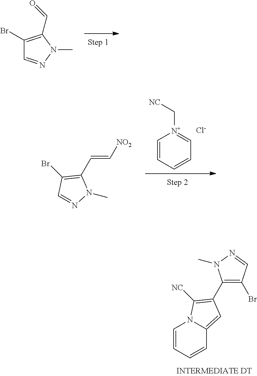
C1(Br)=C(C2=C([NC])N3C=CC=CC3=C2)N(C)N=C1.C1(Br)=C(C=O)N(C)N=C1.C1=CC=CC=[N+]1C[NC].[Cl-].[NO2]C=CC1=C(Br)C=NN1C
